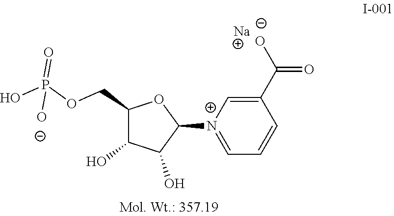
C1=[N+](C2OC(COP(=O)(O)[O-])C(O)C2O)C=C(C(=O)O)C=C1.[Na]
